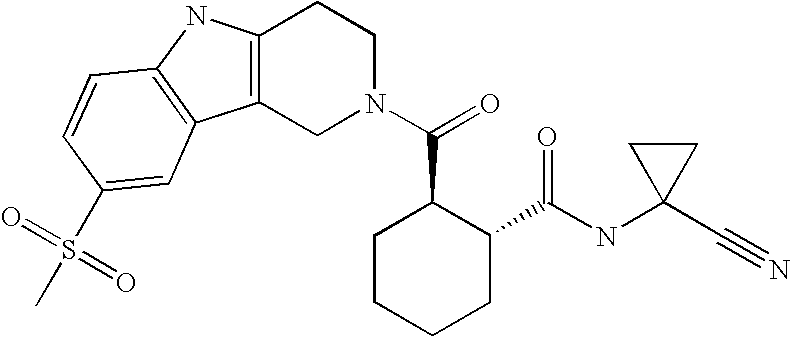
C12=C(CN(C(=O)C3CCCCC3C(NC3(C#N)CC3)=O)CC1)C1=C(N2)C=CC(S(C)(=O)=O)=C1
